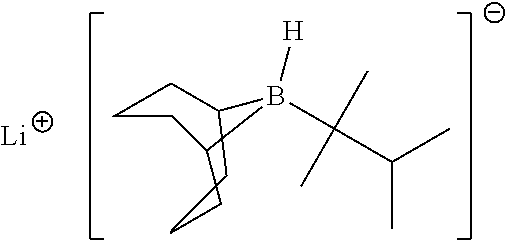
C(B1([H])CCCCC1CC)(C(C)C)(C)C.[Li]
